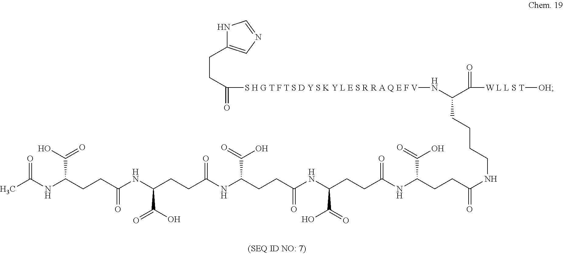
N1C(CCC(=O)[S H G T F T S D Y S K Y L E S R R A Q E F V]NC(CCCCNC(CCC(NC(CCC(NC(CCC(NC(CCC(NC(CCC(NC(=O)C)C(=O)O)=O)C(=O)O)=O)C(=O)O)=O)C(=O)O)=O)C(=O)O)=O)C(=O)[W L L S T][OH])=CN=C1
